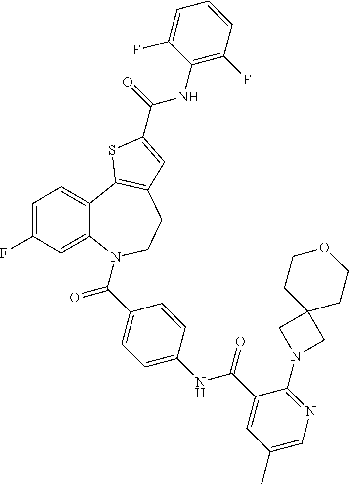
C1=C(F)C=C2C(=C1)C1=C(CCN2C(C2=CC=C(NC(C3=CC(C)=CN=C3N3CC4(C3)CCOCC4)=O)C=C2)=O)C=C(C(=O)NC2=C(F)C=CC=C2F)S1
